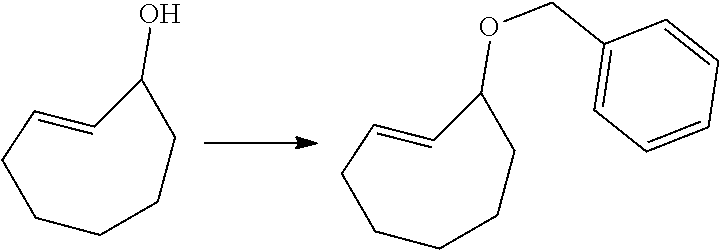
C1=CC(O)CCCCC1.C1=CC(OCC2=CC=CC=C2)CCCCC1
